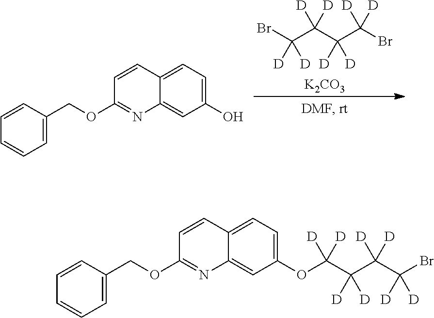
BrC(C(C(C(Br)([D])[D])([D])[D])([D])[D])([D])[D].[K2CO3].C1=CC(COC2=NC3=CC(O)=CC=C3C=C2)=CC=C1.C1=CC(COC2=NC3=CC(OC(C(C(C(Br)([D])[D])([D])[D])([D])[D])([D])[D])=CC=C3C=C2)=CC=C1
